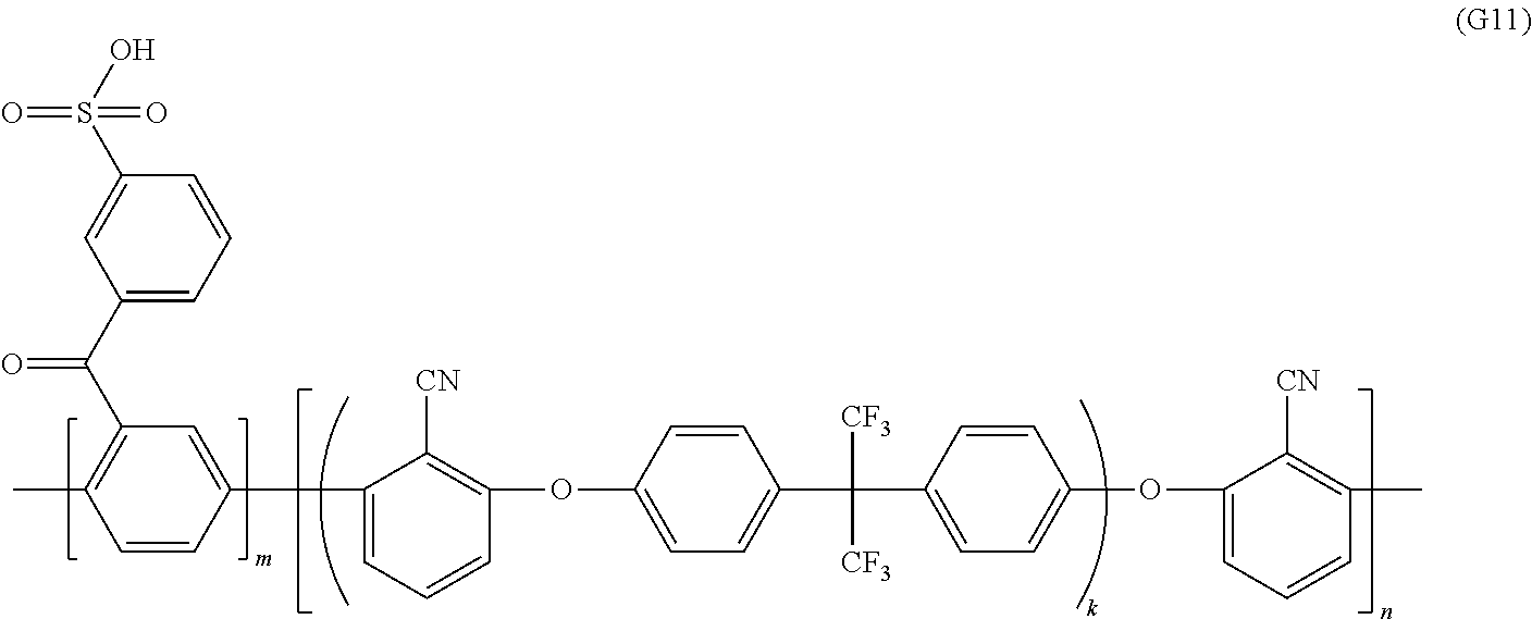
C1=CC(C2=CC=CC(OC3=CC=C(C(C4=CC=C(OC5=CC=CC(C)=C5[CN])C=C4)([CF3])[CF3])C=C3)=C2[CN])=CC(C(C2=CC=CC(S(O)(=O)=O)=C2)=O)=C1C
